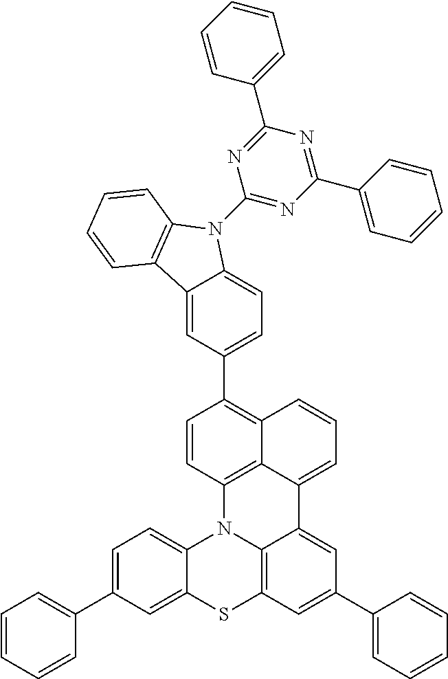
C1=C(C2=CC=CC=C2)C=C2C(=C1)N1C3=C(S2)C=C(C2=CC=CC=C2)C=C3C2=CC=CC3=C(C4=CC=C5C(=C4)C4=C(N5C5=NC(C6=CC=CC=C6)=NC(C6=CC=CC=C6)=N5)C=CC=C4)C=CC1=C32
